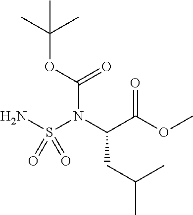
C(C(C)C)C(C(OC)=O)N(S(N)(=O)=O)C(OC(C)(C)C)=O
